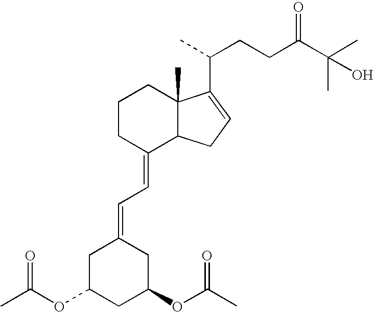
C1CCC(=CC=C2CC(OC(C)=O)CC(OC(C)=O)C2)C2C1(C)C(C(C)CCC(C(O)(C)C)=O)=CC2
